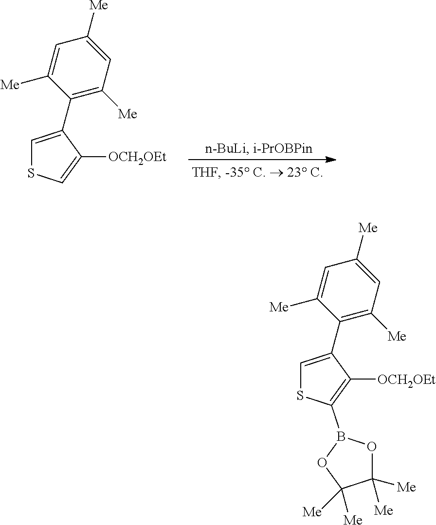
C1=C(C2=C([Me])C=C([Me])C=C2[Me])C([OCH2OEt])=CS1.C1=C(C2=C([Me])C=C([Me])C=C2[Me])C([OCH2OEt])=C(B2OC([Me])([Me])C([Me])([Me])O2)S1
